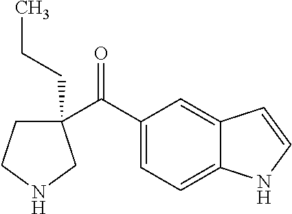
C1(C(C2=CC=C3C(=C2)C=CN3)=O)(CCC)CCNC1
